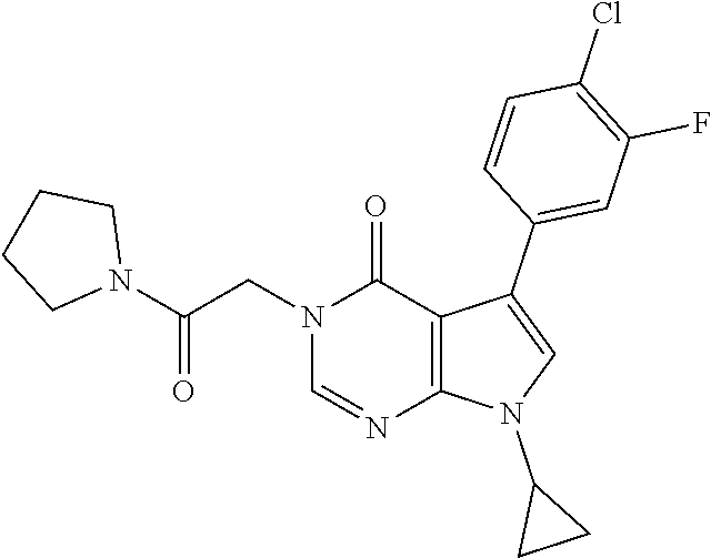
N1(C2CC2)C2=C(C(=O)N(CC(N3CCCC3)=O)C=N2)C(C2=CC(F)=C(Cl)C=C2)=C1
